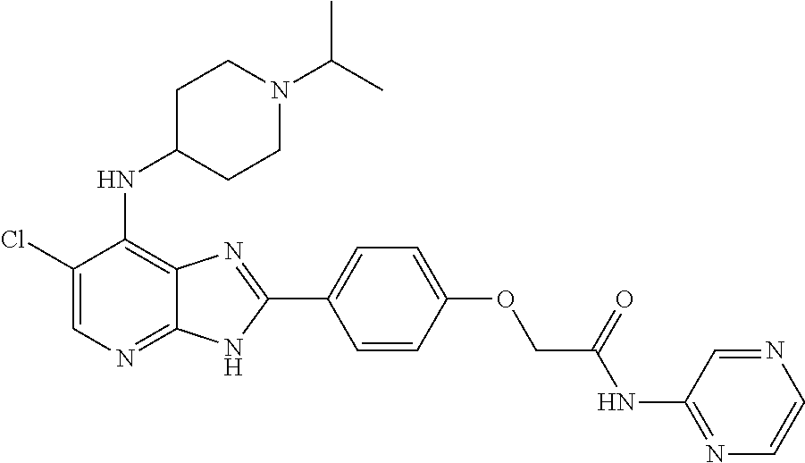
C1(Cl)=CN=C2C(=C1NC1CCN(C(C)C)CC1)N=C(C1=CC=C(OCC(NC3=NC=CN=C3)=O)C=C1)N2
